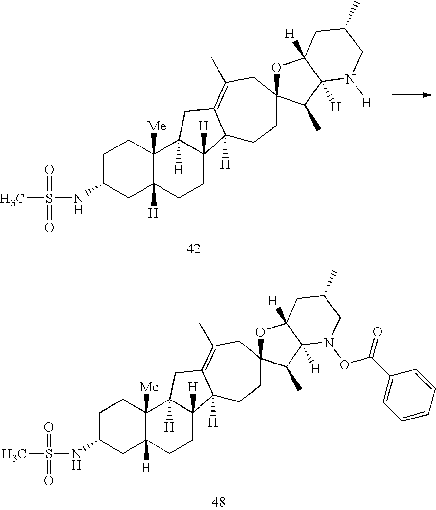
S(C)(NC1CC2([H])C([Me])(CC1)C1([H])C([H])(CC2)C2([H])C(=C(C)CC3(CC2)OC2([H])C([H])(C3C)N([H])CC(C)C2)C1)(=O)=O.S(C)(NC1CC2([H])C([Me])(CC1)C1([H])C([H])(CC2)C2([H])C(=C(C)CC3(CC2)OC2([H])C([H])(C3C)N(OC(C3=CC=CC=C3)=O)CC(C)C2)C1)(=O)=O
